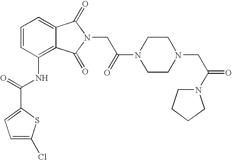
C1=C(Cl)SC(C(=O)NC2=C3C(=CC=C2)C(=O)N(CC(N2CCN(CC(=O)N4CCCC4)CC2)=O)C3=O)=C1
